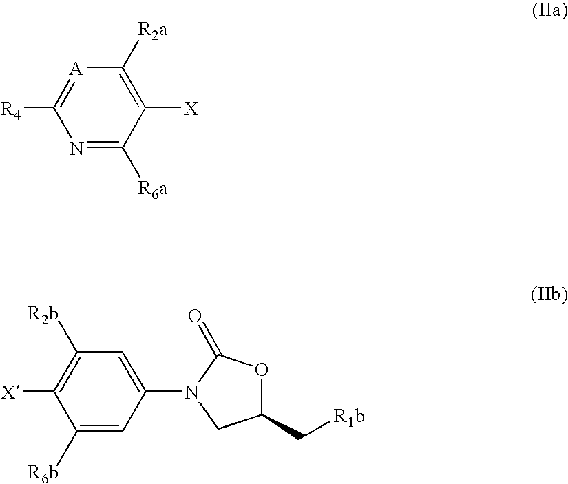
C1([R2a])=C([X])C([R6a])=NC([R4])=[A]1.[X]C1=C([R2b])C=C(N2C(=O)OC(C[R1b])C2)C=C1[R6b]
